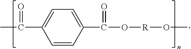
C1=C(C(=O)O[R]OC)C=CC(C(=O)C)=C1
